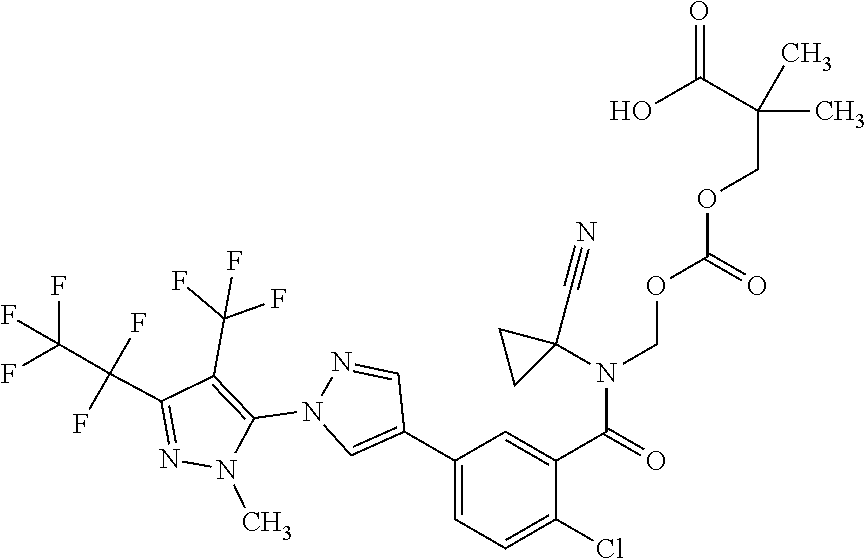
C1(C2=CN(C3=C(C(F)(F)F)C(C(F)(F)C(F)(F)F)=NN3C)N=C2)=CC=C(Cl)C(C(N(COC(OCC(C(O)=O)(C)C)=O)C2(C#N)CC2)=O)=C1
